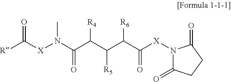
[R]C([X]N(C(C(C(C([R6])C([X]N1C(=O)CCC1=O)=O)[R5])[R4])=O)C)=O
